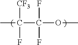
CC(C(OC)(F)F)(F)[CF3]
